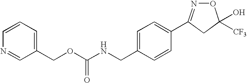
C1(CNC(OCC2=CC=CN=C2)=O)=CC=C(C2=NOC(O)([CF3])C2)C=C1
